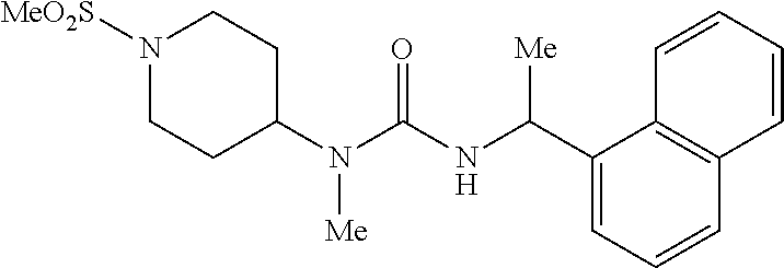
N1([MeO2S])CCC(N(C(NC(C2=CC=CC3=C2C=CC=C3)[Me])=O)[Me])CC1
